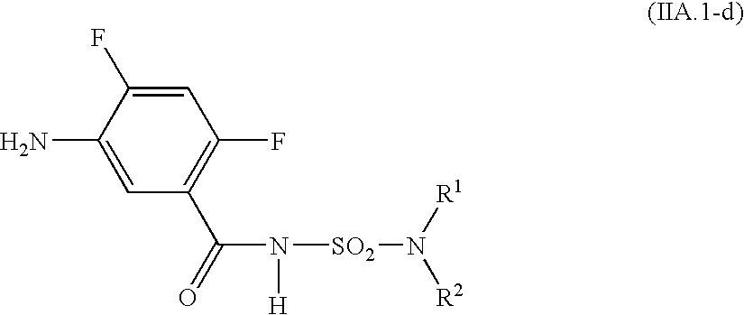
NC1=CC(C(=O)N([H])[SO2]N([R1])[R2])=C(F)C=C1F
